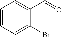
C1=CC=C(Br)C(C=O)=C1
